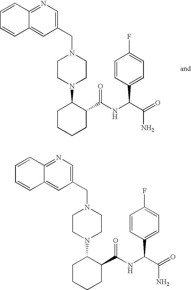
C12=NC=C(CN3CCN(C4CCCCC4C(NC(C(=O)N)C4=CC=C(F)C=C4)=O)CC3)C=C1C=CC=C2.C12=NC=C(CN3CCN(C4CCCCC4C(NC(C(=O)N)C4=CC=C(F)C=C4)=O)CC3)C=C1C=CC=C2
